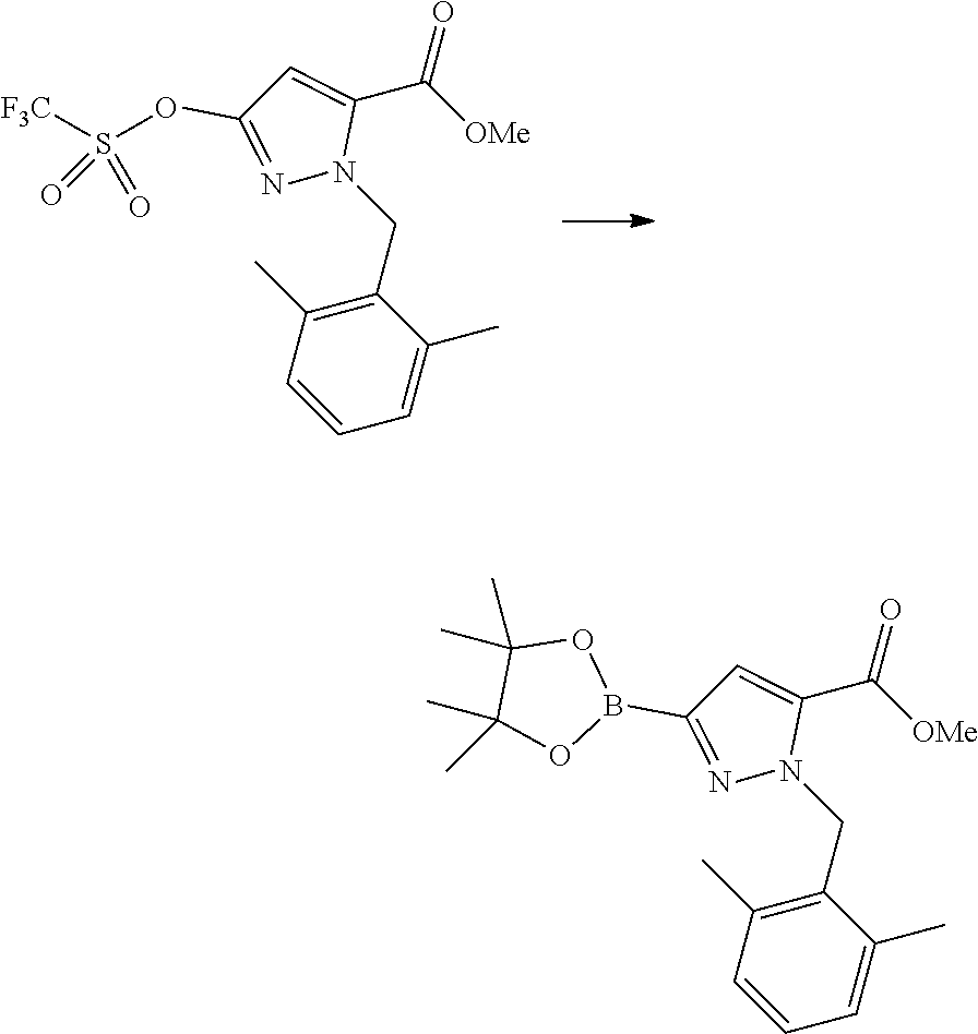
C1(CN2C(C(=O)[OMe])=CC(OS([F3C])(=O)=O)=N2)=C(C)C=CC=C1C.C1(CN2C(C(=O)[OMe])=CC(B3OC(C)(C)C(C)(C)O3)=N2)=C(C)C=CC=C1C
